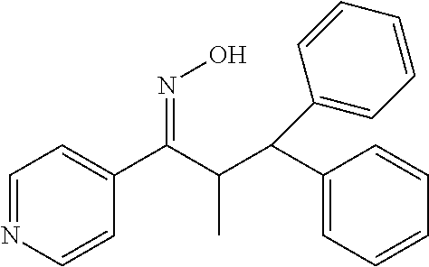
C1=NC=CC(C(=NO)C(C(C2=CC=CC=C2)C2=CC=CC=C2)C)=C1
